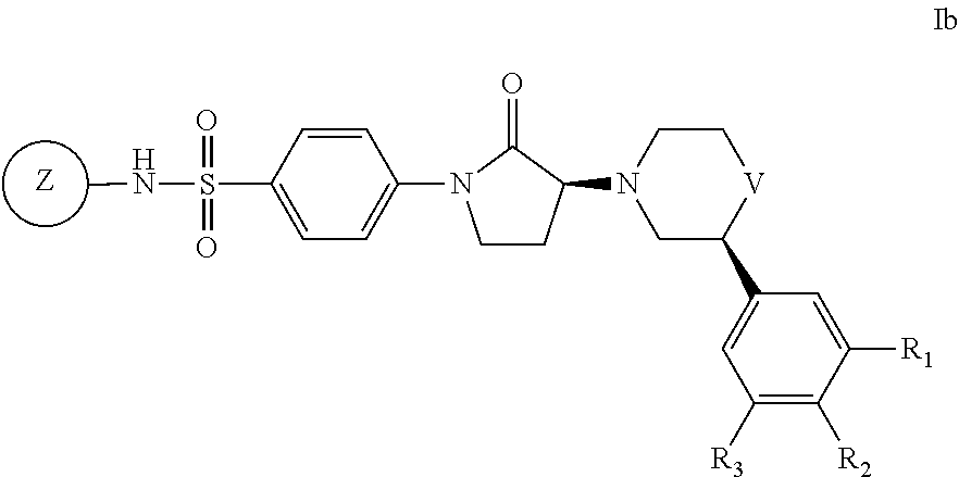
[Z].CNS(C1=CC=C(N2CCC(N3CC(C4=CC([R3])=C([R2])C([R1])=C4)[V]CC3)C2=O)C=C1)(=O)=O
